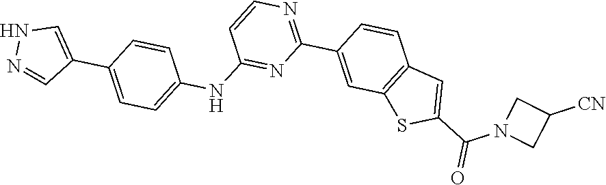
C1([CN])CN(C(C2=CC3=C(S2)C=C(C2=NC=CC(NC4=CC=C(C5=CNN=C5)C=C4)=N2)C=C3)=O)C1
